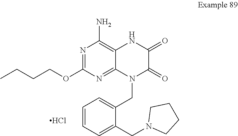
N1=C(OCCCC)N=C2C(=C1N)NC(=O)C(=O)N2CC1=CC=CC=C1CN1CCCC1.Cl
